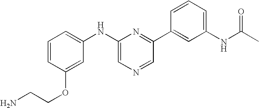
C1=CC(OCCN)=CC(NC2=CN=CC(C3=CC(NC(C)=O)=CC=C3)=N2)=C1
